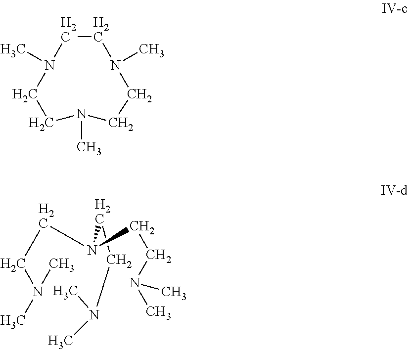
C1CN(C)CCN(C)CCN1C.C(CN(CCN(C)C)CCN(C)C)N(C)C
